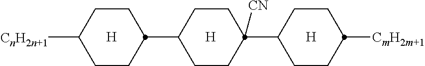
C1CC([CmH2m+1])CCC1C1([CN])CCC(C2CCC([CnH2n+1])CC2)CC1.[H].[H].[H]
